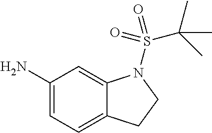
C1(N)=CC=C2C(=C1)N(S(C(C)(C)C)(=O)=O)CC2
